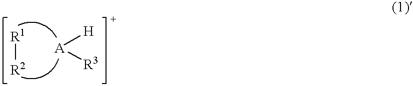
[R1][R2].[A]([H])[R3]
